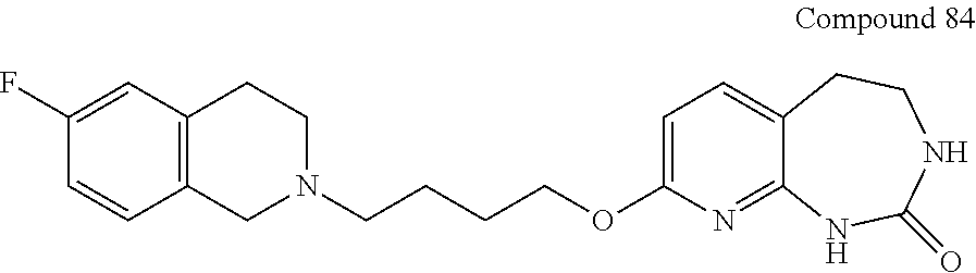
C1=CC2=C(C=C1F)CCN(CCCCOC1=CC=C3C(=N1)NC(=O)NCC3)C2
